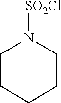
C1CCCCN1[SO2Cl]
